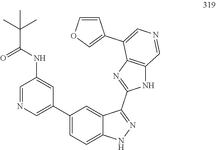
C1=NC=C(C2=CC=C3C(=C2)C(C2=NC4=C(N2)C=NC=C4C2=COC=C2)=NN3)C=C1NC(C(C)(C)C)=O
